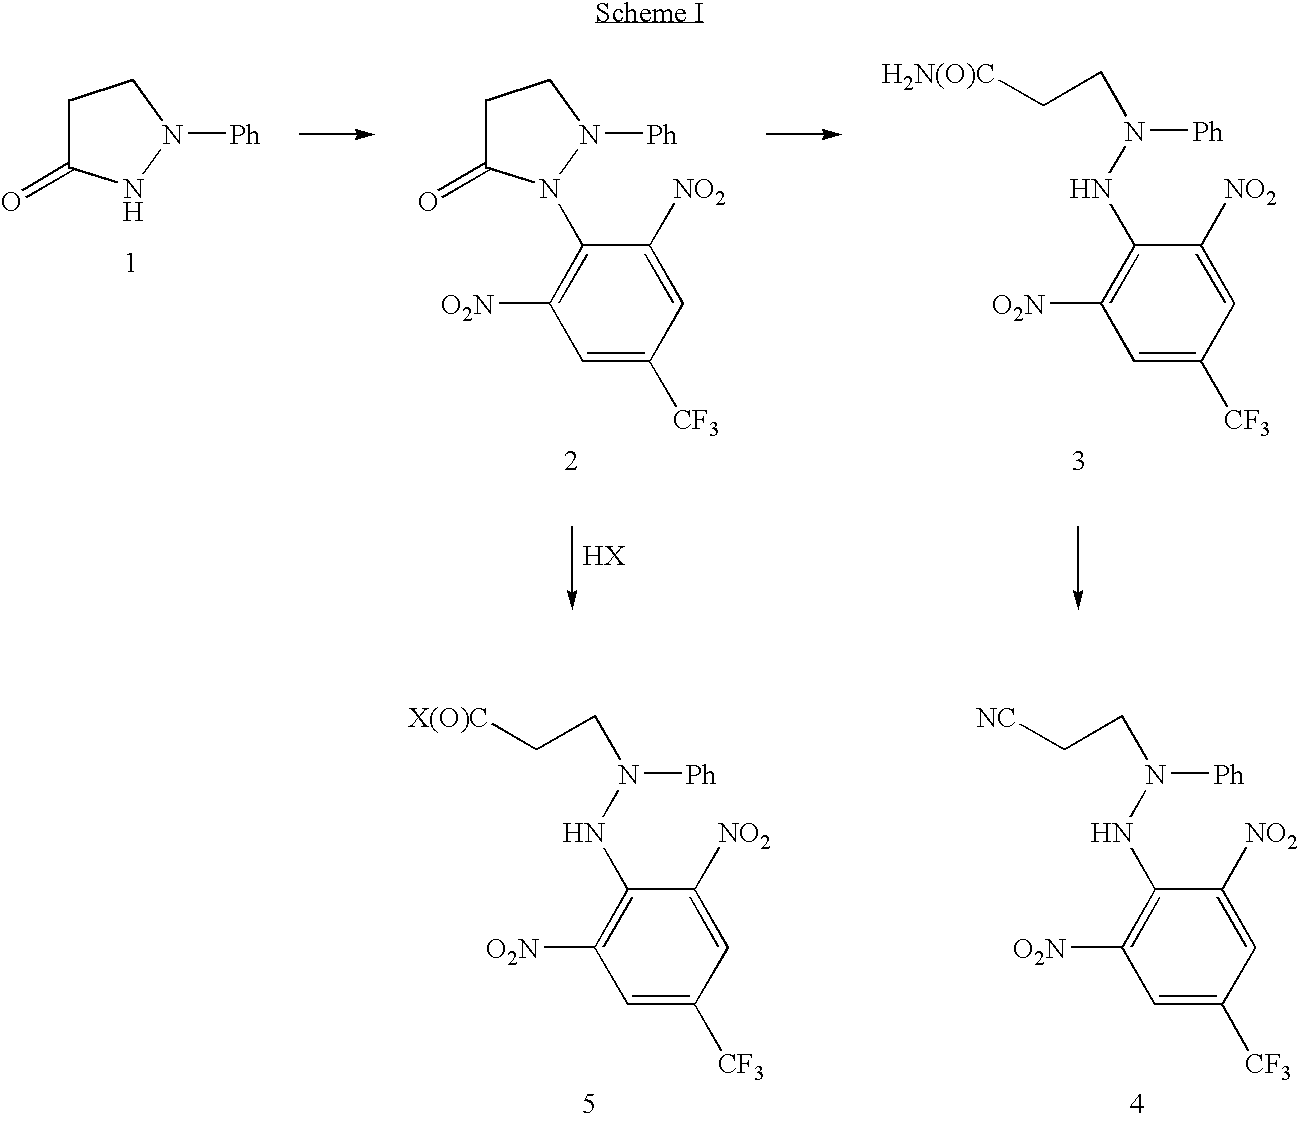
C1C(=O)NN([Ph])C1.C1C(=O)N(C2=C([O2N])C=C([CF3])C=C2[NO2])N([Ph])C1.N(C1=C([O2N])C=C([CF3])C=C1[NO2])N(CC[H2N(O)C])[Ph].N(C1=C([O2N])C=C([CF3])C=C1[NO2])N(CC[X(O)C])[Ph].N(C1=C([O2N])C=C([CF3])C=C1[NO2])N(CC[NC])[Ph]
